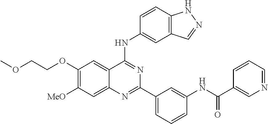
C1(OCCOC)=C([MeO])C=C2C(=C1)C(NC1=CC3=C(C=C1)NN=C3)=NC(C1=CC=CC(NC(C3=CN=CC=C3)=O)=C1)=N2
